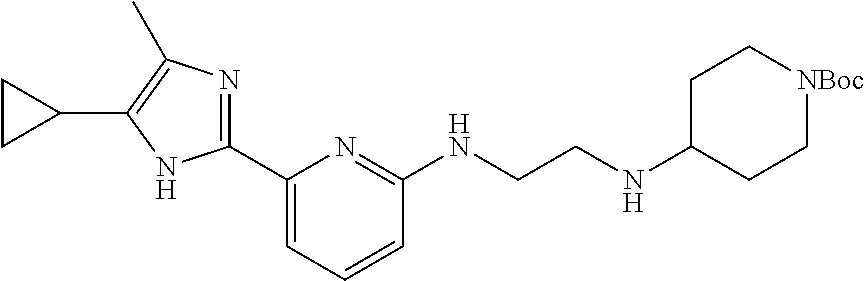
C1(C2=NC(C)=C(C3CC3)N2)=CC=CC(NCCNC2CC[NBoc]CC2)=N1
